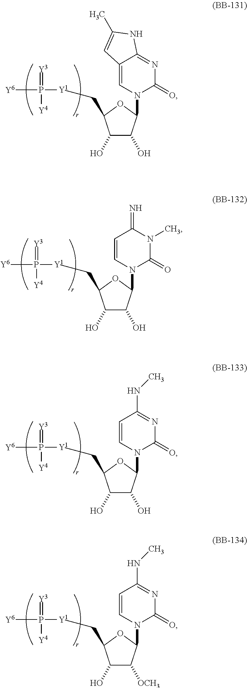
C1(O)C(O)C(N2C(=O)N=C3C(=C2)C=C(C)N3)OC1C[Y1]P([Y6])(=[Y3])[Y4].C1(O)C(O)C(N2C(=O)N(C)C(=N)C=C2)OC1C[Y1]P([Y6])(=[Y3])[Y4].C1(O)C(O)C(N2C(=O)N=C(NC)C=C2)OC1C[Y1]P([Y6])(=[Y3])[Y4].C1(O)C([OCH3])C(N2C(=O)N=C(NC)C=C2)OC1C[Y1]P([Y6])(=[Y3])[Y4]
